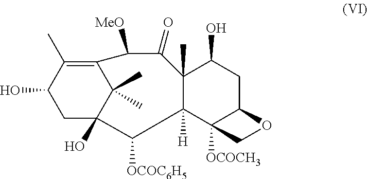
C1C2(O)C(C)(C)C(=C(C)C1O)C([MeO])C(=O)C1(C)C([H])(C3([OCOCH3])C(CC1O)OC3)C2[OCOC6H5]
